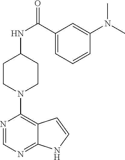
C1(C(NC2CCN(C3=C4C(=NC=N3)NC=C4)CC2)=O)=CC=CC(N(C)C)=C1
